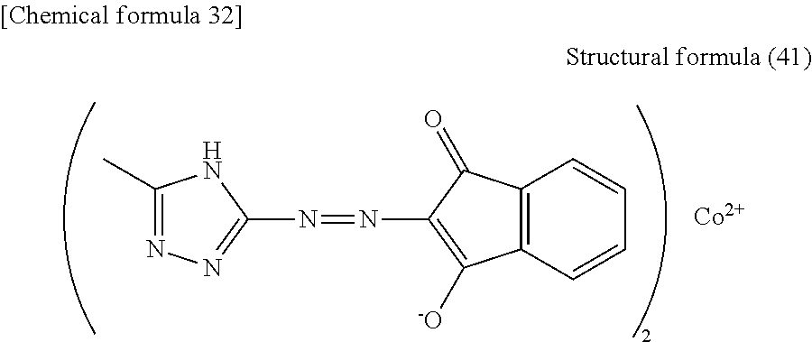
C1(C)=NN=C(N=NC2=C([-O])C3=C(C=CC=C3)C2=O)N1.[Co]
